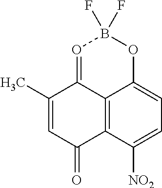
C12=C3C([NO2])=CC=C1OB(F)(F)O=C2C(C)=CC3=O
